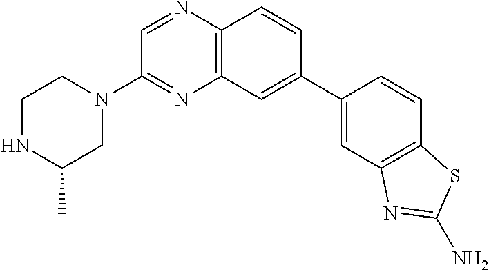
C1(C2=CC3=C(C=C2)N=CC(N2CCNC(C)C2)=N3)=CC2=C(C=C1)SC(N)=N2
